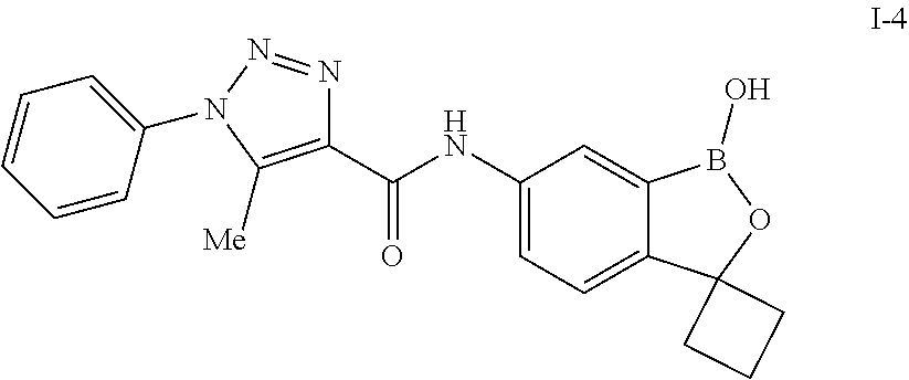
C1(C(NC2=CC=C3C(=C2)B(O)OC32CCC2)=O)=C([Me])N(C2=CC=CC=C2)N=N1
